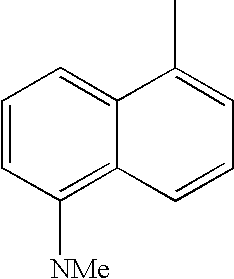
C1=CC([NMe])=C2C(=C1)C(C)=CC=C2
